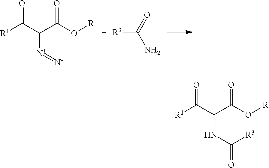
[R1]C(C(C(O[R])=O)=[N+]=[N-])=O.[R3]C(=O)N.[R1]C(C(C(O[R])=O)NC(=O)[R3])=O
